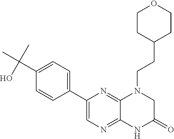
C(C1=CC=C(C2=CN=C3C(=N2)N(CCC2CCOCC2)CC(=O)N3)C=C1)(C)(O)C
